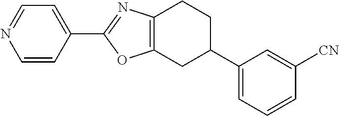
C1=CC(C2=NC3=C(O2)CC(C2=CC=CC([CN])=C2)CC3)=CC=N1
